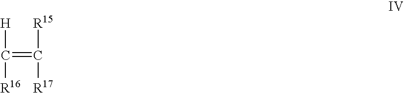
C(=C([R17])[R15])([R16])[H]
